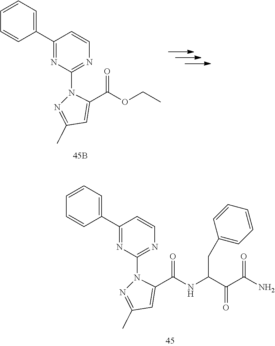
C1=CN=C(N2N=C(C)C=C2C(=O)NC(C(C(=O)N)=O)CC2=CC=CC=C2)N=C1C1=CC=CC=C1.C1=CN=C(N2N=C(C)C=C2C(=O)OCC)N=C1C1=CC=CC=C1
